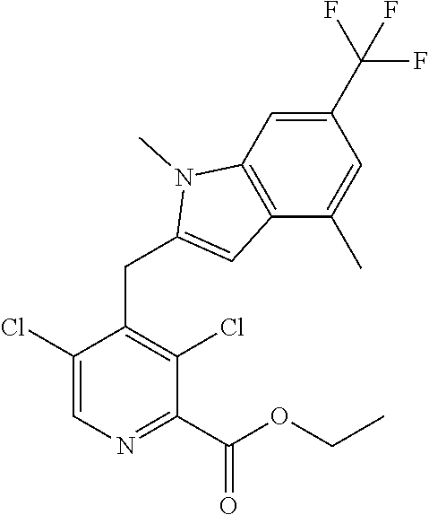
C1(C(F)(F)F)=CC2=C(C(C)=C1)C=C(CC1=C(Cl)C(C(OCC)=O)=NC=C1Cl)N2C
